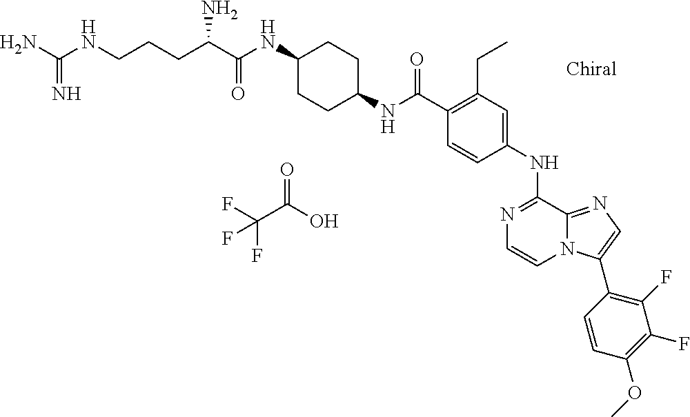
N1=C(NC2=CC(CC)=C(C(NC3CCC(NC(C(CCCNC(N)=N)N)=O)CC3)=O)C=C2)C2=NC=C(C3=C(F)C(F)=C(OC)C=C3)N2C=C1.O=C(O)C(F)(F)F
